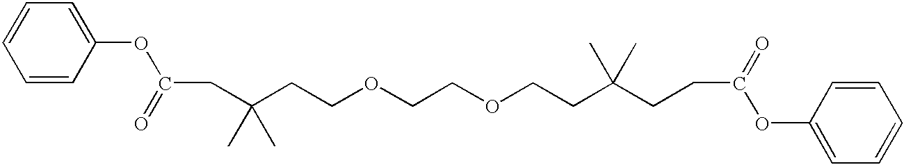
C(CC(CCOCCOCCC(CCC(OC1=CC=CC=C1)=O)(C)C)(C)C)(OC1=CC=CC=C1)=O
